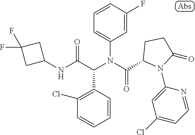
C1=CC(F)=CC(N(C(=O)C2N(C3=CC(Cl)=CC=N3)C(=O)CC2)C(C(NC2CC(F)(F)C2)=O)C2=C(Cl)C=CC=C2)=C1
